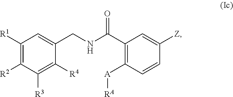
C1([R1])=C([R2])C([R3])=C([R4])C(CNC(C2=C([A][RA])C=CC([Z])=C2)=O)=C1
